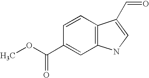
C1=CC(C(OC)=O)=CC2=C1C(C=O)=CN2
